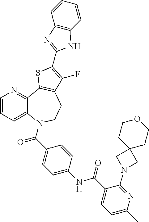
C1=CC=C2C(=N1)C1=C(CCN2C(=O)C2=CC=C(NC(=O)C3=CC=C(C)N=C3N3CC4(C3)CCOCC4)C=C2)C(F)=C(C2=NC3=C(N2)C=CC=C3)S1
